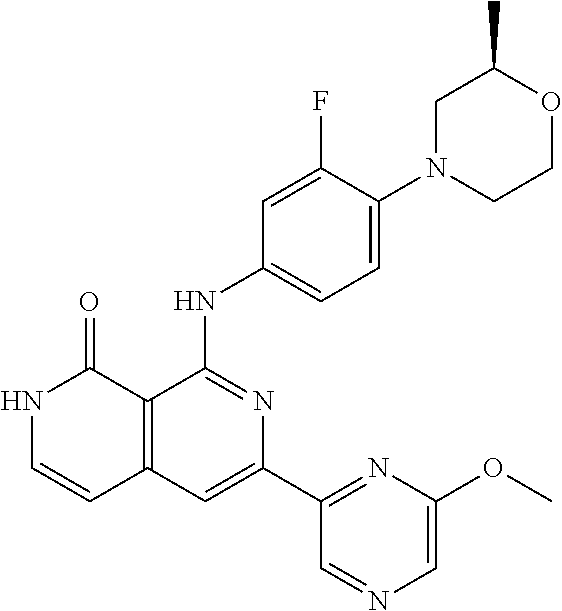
C1(F)=CC(NC2=NC(C3=NC(OC)=CN=C3)=CC3=C2C(=O)NC=C3)=CC=C1N1CCOC(C)C1
